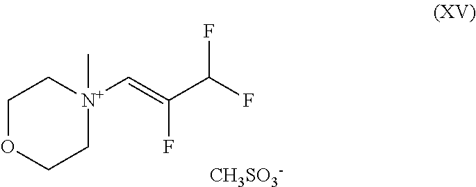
C1OCC[N+](C=C(C(F)F)F)(C)C1.[CH3SO3-]
